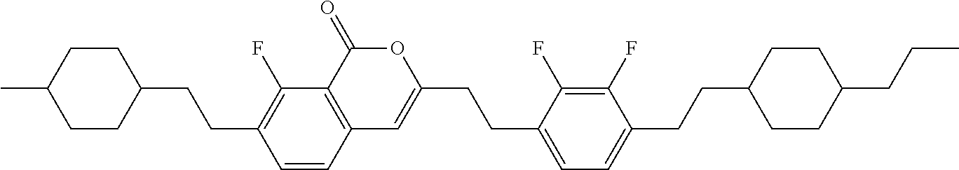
C12=C(C(=O)OC(CCC3=CC=C(CCC4CCC(CCC)CC4)C(F)=C3F)=C1)C(F)=C(CCC1CCC(C)CC1)C=C2
